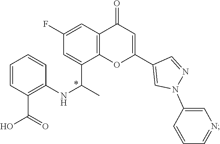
C1=CC(C(O)=O)=C(NC(C)C2=CC(F)=CC3=C2OC(C2=CN(C4=CN=CC=C4)N=C2)=CC3=O)C=C1
